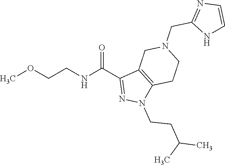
O=C(NCCOC)C1=NN(CCC(C)C)C2=C1CN(CC1=NC=CN1)CC2
